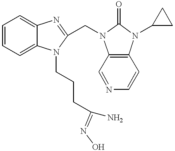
C1=CC=C2C(=C1)N=C(CN1C3=C(N(C4CC4)C1=O)C=CN=C3)N2CCCC(N)=NO
